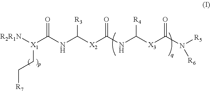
[R2R1N][X1](C(NC([X2]C(NC([X3]C(N([R5])[R6])=O)[R4])=O)[R3])=O)CC[R7]
